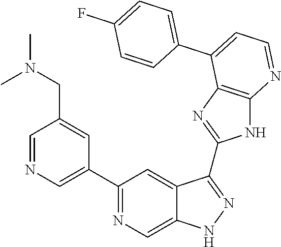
C1=NC=C(C2=NC=C3C(=C2)C(C2=NC4=C(N2)N=CC=C4C2=CC=C(F)C=C2)=NN3)C=C1CN(C)C
